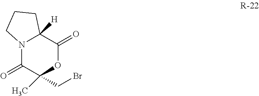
N12C(=O)C(C)(CBr)OC(=O)C1([H])CCC2
